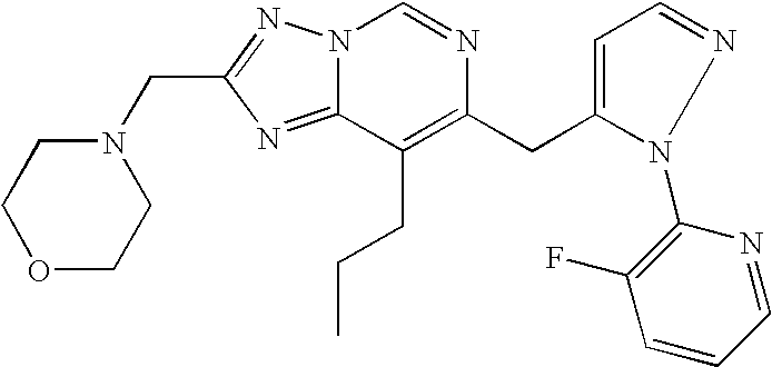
N12C(=NC(CN3CCOCC3)=N1)C(CCC)=C(CC1=CC=NN1C1=C(F)C=CC=N1)N=C2
